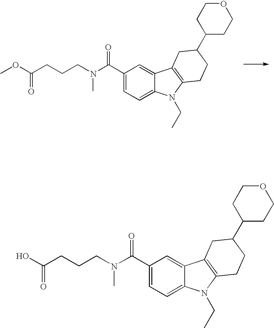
C1(C(N(CCCC(O)=O)C)=O)=CC=C2C(=C1)C1=C(N2CC)CCC(C2CCOCC2)C1.C1(C(N(CCCC(OC)=O)C)=O)=CC=C2C(=C1)C1=C(N2CC)CCC(C2CCOCC2)C1
